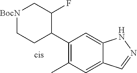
C1(C2C(F)C[BocN]CC2)=C(C)C=C2C(=C1)NN=C2
